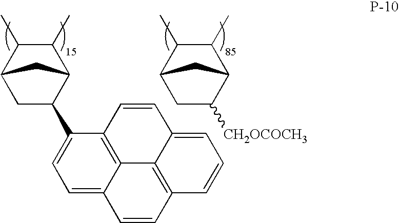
C1(C)C(C)C2CC(C3=CC=C4C5=C3C=CC3=CC=CC(=C53)C=C4)C1C2.C1(C)C(C)C2CC([CH2OCOCH3])C1C2
